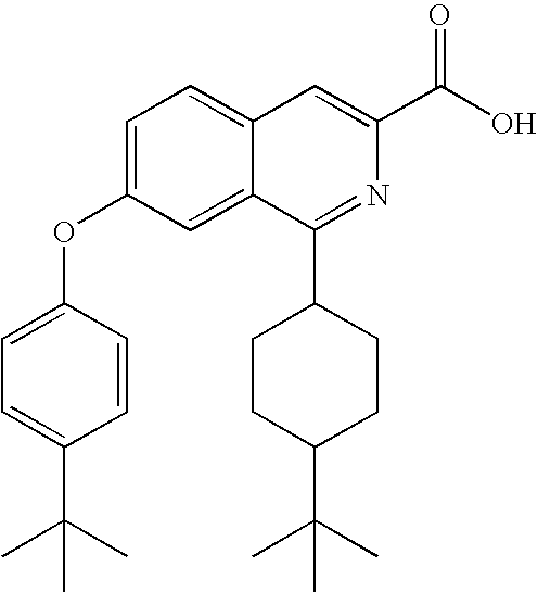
C1=C(OC2=CC=C(C(C)(C)C)C=C2)C=C2C(=C1)C=C(C(O)=O)N=C2C1CCC(C(C)(C)C)CC1
